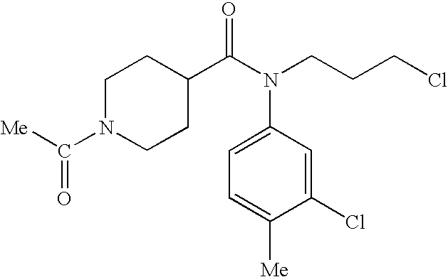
C1N(C([Me])=O)CCC(C(N(CCCCl)C2=CC=C([Me])C(Cl)=C2)=O)C1
